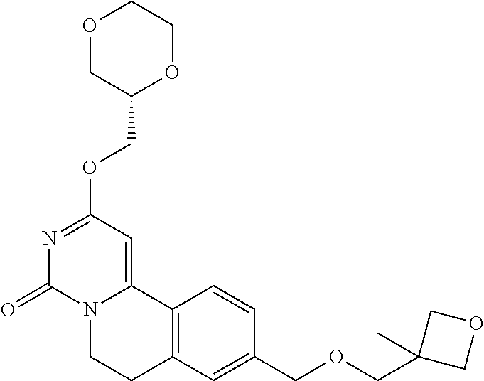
O1CC(COC2=NC(=O)N3C(=C2)C2=C(CC3)C=C(COCC3(C)COC3)C=C2)OCC1
